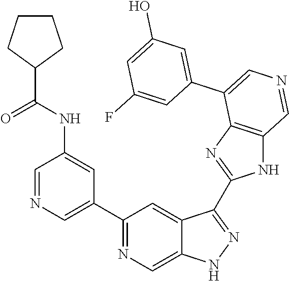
C1(C2=CN=CC(NC(C3CCCC3)=O)=C2)=NC=C2C(=C1)C(C1=NC3=C(N1)C=NC=C3C1=CC(O)=CC(F)=C1)=NN2
